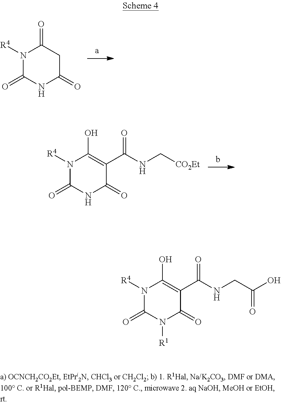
C1C(=O)N([R4])C(=O)NC1=O.C1(C(NC[CO2Et])=O)=C(O)N([R4])C(=O)NC1=O.C1(C(NCC(O)=O)=O)=C(O)N([R4])C(=O)N([R1])C1=O
